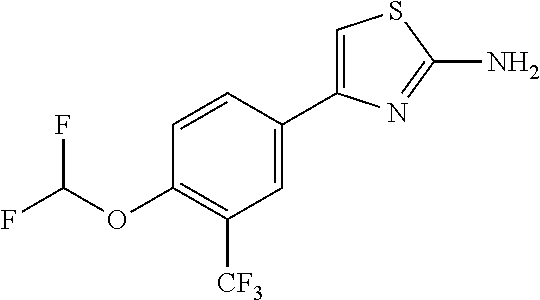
C1=CC(C2=CSC(N)=N2)=CC([CF3])=C1OC(F)F
